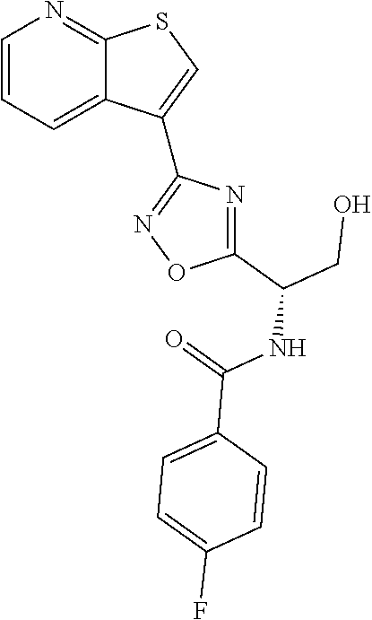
C1=CC=C2C(=N1)SC=C2C1=NOC(C(CO)NC(=O)C2=CC=C(F)C=C2)=N1
